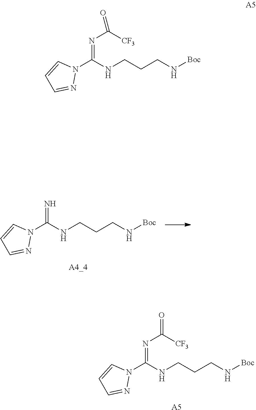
N1=CC=CN1C(NCCCN[Boc])=NC([CF3])=O.[A5].N1=CC=CN1C(NCCCN[Boc])=N.[A4_4].N1=CC=CN1C(NCCCN[Boc])=NC([CF3])=O
